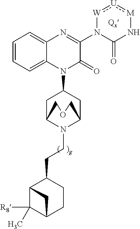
C1=CC=C2C(=C1)N=C(N1C(=O)N[M]:[U]:[W]1)C(=O)N2C1CC2N(CCC3C4C(C)([R8])C(CC3)C4)C(C1)COC2
